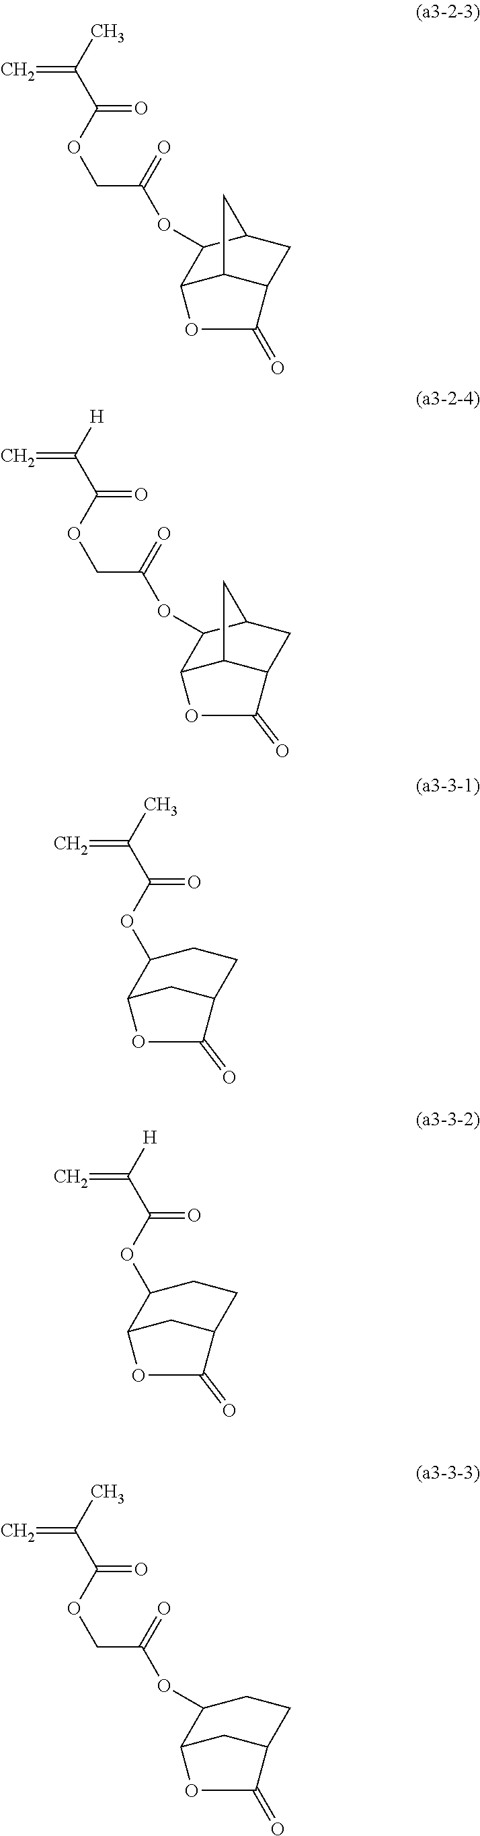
C(OC(C([H])=C)=O)C(OC1C2C3C(CC1C3)C(=O)O2)=O.C(OC(C(C)=C)=O)C(OC1C2C3C(CC1C3)C(=O)O2)=O.O(C(C(C)=C)=O)C1C2CC(CC1)C(=O)O2.O(C(C([H])=C)=O)C1C2CC(CC1)C(=O)O2.C(OC(C(C)=C)=O)C(OC1C2CC(CC1)C(=O)O2)=O
